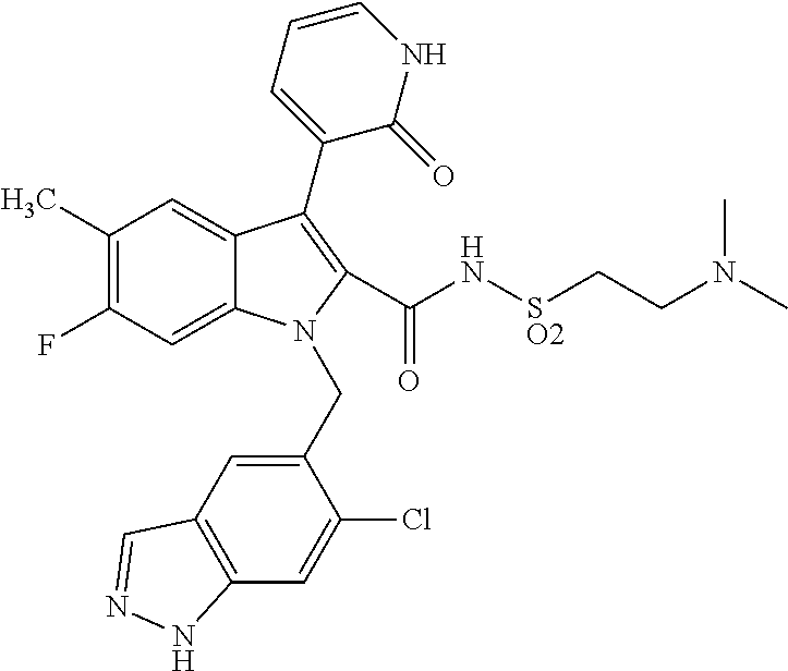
C12=CC(F)=C(C)C=C1C(C1=CC=CNC1=O)=C(C(=O)N[SO2]CCN(C)C)N2CC1=CC2=C(C=C1Cl)NN=C2
